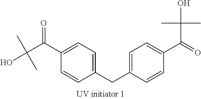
C(C(=O)C1=CC=C(CC2=CC=C(C(C(C)(C)O)=O)C=C2)C=C1)(C)(C)O
